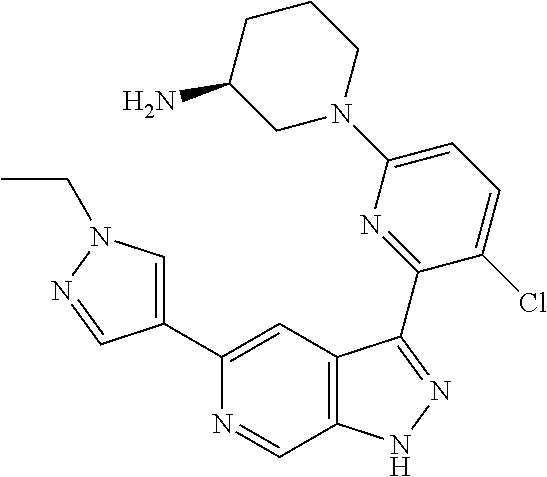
C1(C2=CN(CC)N=C2)=CC2=C(C=N1)NN=C2C1=NC(N2CCCC(N)C2)=CC=C1Cl
